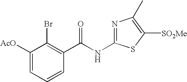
C1([AcO])=CC=CC(C(NC2=NC(C)=C([SO2Me])S2)=O)=C1Br
